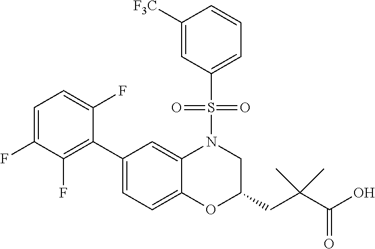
C1(C2=C(F)C(F)=CC=C2F)=CC=C2C(=C1)N(S(C1=CC=CC([F3C])=C1)(=O)=O)CC(CC(C(O)=O)(C)C)O2
